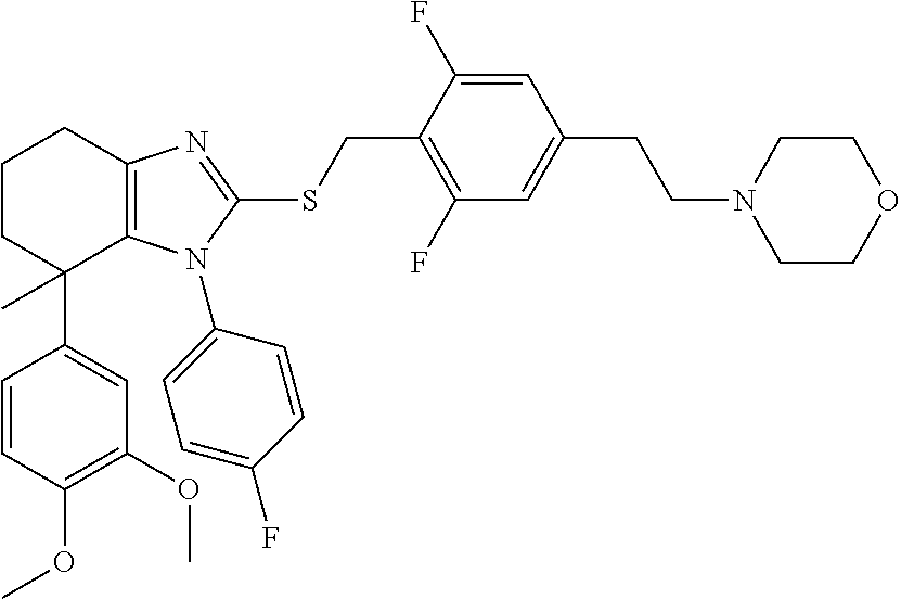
C1(OC)=C(OC)C=CC(C2(C)C3=C(CCC2)N=C(SCC2=C(F)C=C(CCN4CCOCC4)C=C2F)N3C2=CC=C(F)C=C2)=C1
